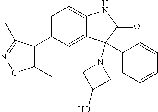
C1(C)=C(C2=CC=C3C(=C2)C(C2=CC=CC=C2)(N2CC(O)C2)C(=O)N3)C(C)=NO1
